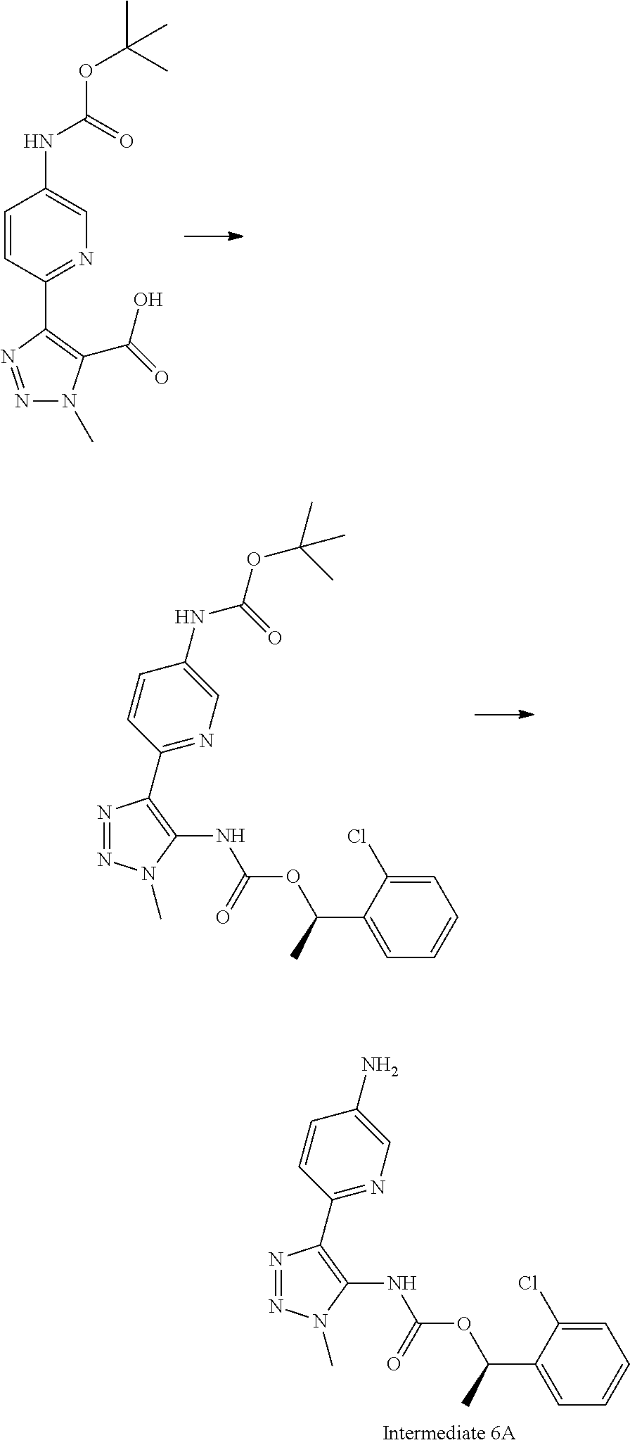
C1=CC(C2=C(C(=O)O)N(C)N=N2)=NC=C1NC(OC(C)(C)C)=O.N1=NN(C)C(NC(OC(C2=CC=CC=C2Cl)C)=O)=C1C1=NC=C(NC(OC(C)(C)C)=O)C=C1.N1=NN(C)C(NC(OC(C2=CC=CC=C2Cl)C)=O)=C1C1=NC=C(N)C=C1
